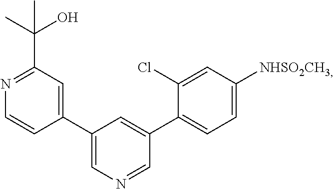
C1(C2=CC(C3=CC(C(O)(C)C)=NC=C3)=CN=C2)=CC=C([NHSO2CH3])C=C1Cl
